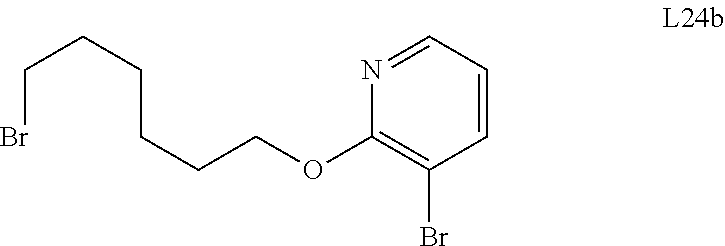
C(CCOC1=C(Br)C=CC=N1)CCCBr
